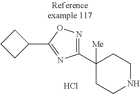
C1(C2([Me])CCNCC2)=NOC(C2CCC2)=N1.Cl
